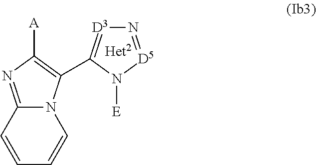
C12=NC([A])=C(C3=[D3]N=[D5]N3[E])N1C=CC=C2
